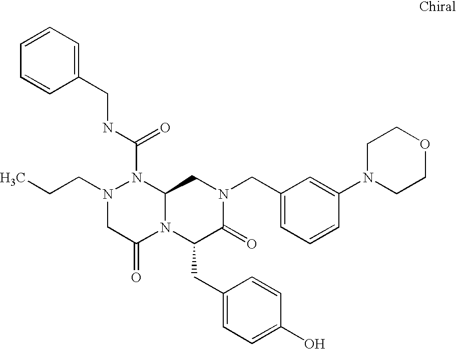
C1=CC=C(CNC(N2N(CCC)CC(=O)N3C2CN(CC2=CC=CC(N4CCOCC4)=C2)C(=O)C3CC2=CC=C(O)C=C2)=O)C=C1
